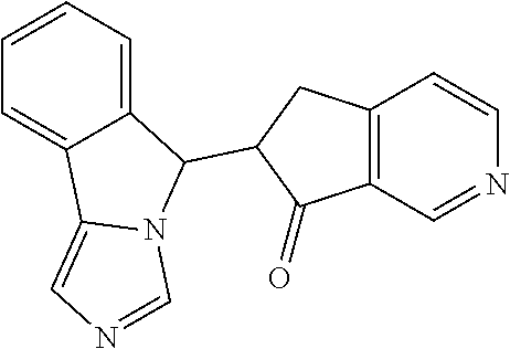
C1=CC=C2C(=C1)C1=CN=CN1C2C1CC2=C(C1=O)C=NC=C2
